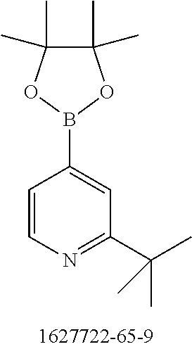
C1(B2OC(C)(C)C(C)(C)O2)=CC(C(C)(C)C)=NC=C1
